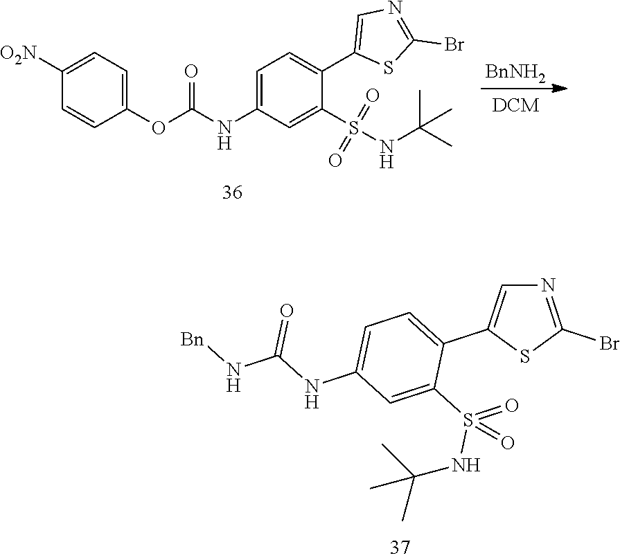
N1=C(Br)SC(C2=CC=C(NC(N[Bn])=O)C=C2S(=O)(NC(C)(C)C)=O)=C1.C1=C(NC(OC2=CC=C([O2N])C=C2)=O)C=C(S(NC(C)(C)C)(=O)=O)C(C2=CN=C(Br)S2)=C1.[BnNH2]
